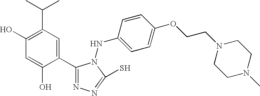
C1(O)=C(C(C)C)C=C(C2=NN=C(S)N2NC2=CC=C(OCCN3CCN(C)CC3)C=C2)C(O)=C1
